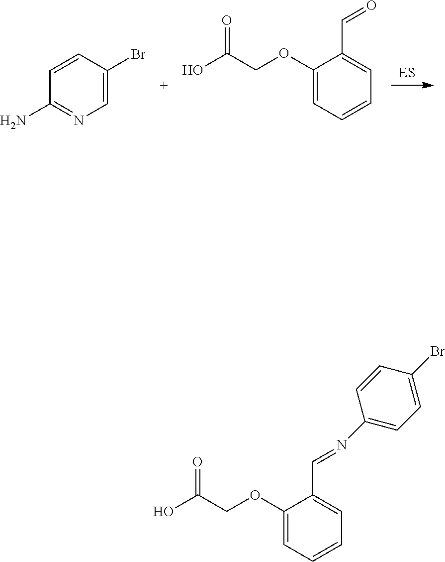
C1=C(Br)C=CC(N)=N1.C1(OCC(O)=O)=CC=CC=C1C=O.C1(OCC(O)=O)=CC=CC=C1C=NC1=CC=C(Br)C=C1
